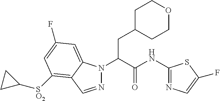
N1(C(C(NC2=NC=C(F)S2)=O)CC2CCOCC2)N=CC2=C([SO2]C3CC3)C=C(F)C=C12
